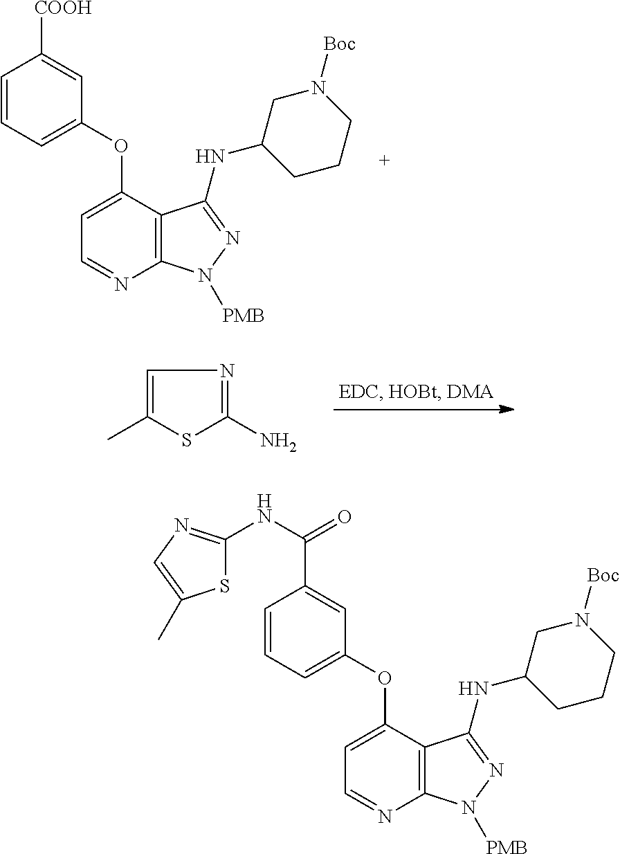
C1(OC2=CC=NC3=C2C(NC2CCCN([Boc])C2)=NN3[PMB])=CC=CC(C(NC2=NC=C(C)S2)=O)=C1.C1(OC2=CC=NC3=C2C(NC2CCCN([Boc])C2)=NN3[PMB])=CC=CC([COOH])=C1.C1=C(C)SC(N)=N1
